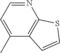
C1(C)=CC=NC2=C1C=CS2
